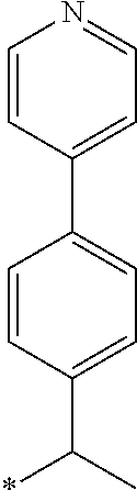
C1=CC(C(*)C)=CC=C1C1=CC=NC=C1
